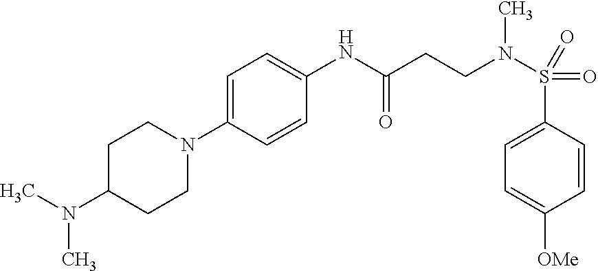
C1=CC(S(=O)(=O)N(CCC(NC2=CC=C(N3CCC(N(C)C)CC3)C=C2)=O)C)=CC=C1[OMe]
